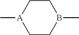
C1CB(C)CC[A]1C
